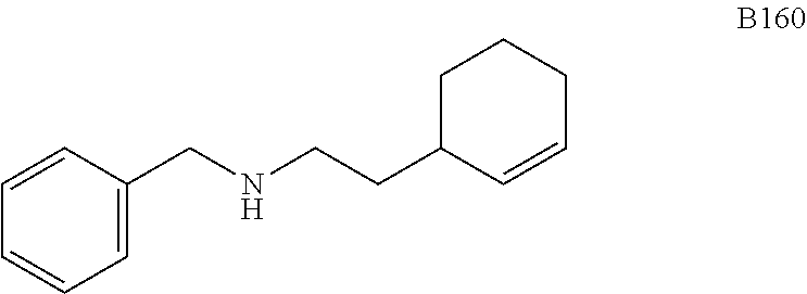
C1=CC(CNCCC2C=CCCC2)=CC=C1
